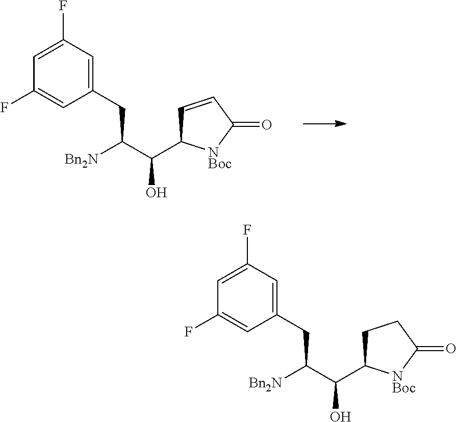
C1(CC(C(O)C2C=CC(=O)[NBoc]2)[Bn2N])=CC(F)=CC(F)=C1.C1(CC(C(O)C2CCC(=O)[NBoc]2)[Bn2N])=CC(F)=CC(F)=C1
